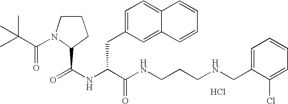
Cl.N(C(C(NCCCNCC1=CC=CC=C1Cl)=O)CC1=CC=C2C(=C1)C=CC=C2)C(=O)C1N(C(=O)C(C)(C)C)CCC1
